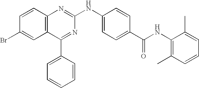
C12=C(C=CC(Br)=C1)N=C(NC1=CC=C(C(NC3=C(C)C=CC=C3C)=O)C=C1)N=C2C1=CC=CC=C1
